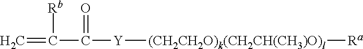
C(=C)(C([Y][(CH2CH2O)k(CH2CH(CH3)O)l][Ra])=O)[Rb]
